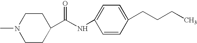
C1CN(C)CCC1C(NC1=CC=C(CCCC)C=C1)=O
